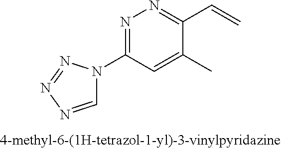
N1=C(N2C=NN=N2)C=C(C)C(C=C)=N1
